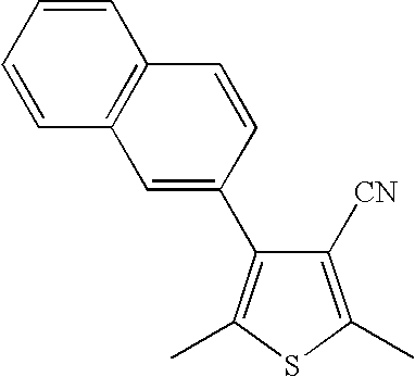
C1=CC=CC2=C1C=C(C1=C(C)SC(C)=C1[CN])C=C2
